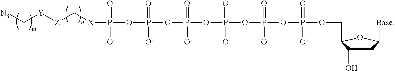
C1C(O)C(COP(OP(OP(OP(OP(OP([X]C[Z][Y]C[N3])(=O)[O-])(=O)[O-])(=O)[O-])(=O)[O-])(=O)[O-])(=O)[O-])OC1[Base]
